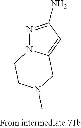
N1=C(N)C=C2N1CCN(C)C2
